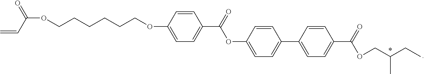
C(OCCCCCCOC1=CC=C(C(=O)OC2=CC=C(C3=CC=C(C(=O)OCC(CC)C)C=C3)C=C2)C=C1)(C=C)=O
